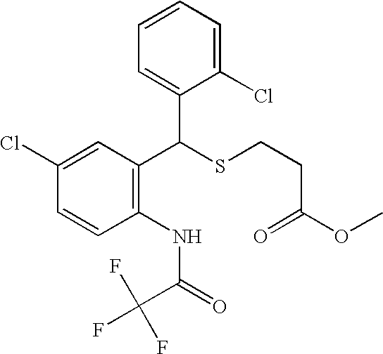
C1(C(SCCC(OC)=O)C2=CC=CC=C2Cl)=C(NC(=O)C(F)(F)F)C=CC(Cl)=C1
